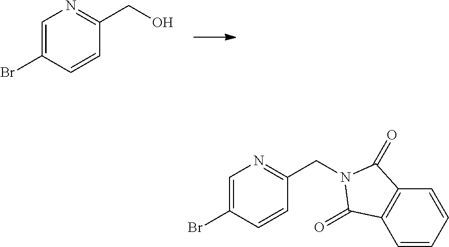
C1=C(Br)C=CC(CO)=N1.C1=C(Br)C=CC(CN2C(=O)C3=C(C=CC=C3)C2=O)=N1
